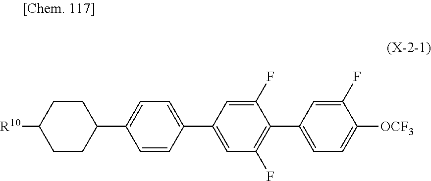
C1CC([R10])CCC1C1=CC=C(C2=CC(F)=C(C3=CC=C([OCF3])C(F)=C3)C(F)=C2)C=C1
